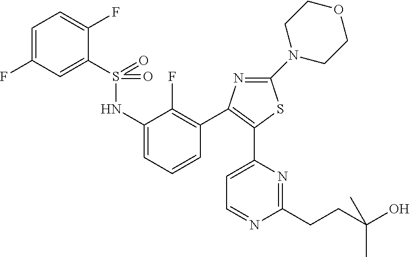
S(=O)(NC1=CC=CC(C2=C(C3=CC=NC(CCC(O)(C)C)=N3)SC(N3CCOCC3)=N2)=C1F)(=O)C1=CC(F)=CC=C1F
